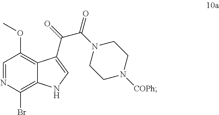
C1=NC(Br)=C2C(=C1OC)C(C(=O)C(=O)N1CCN([COPh])CC1)=CN2
